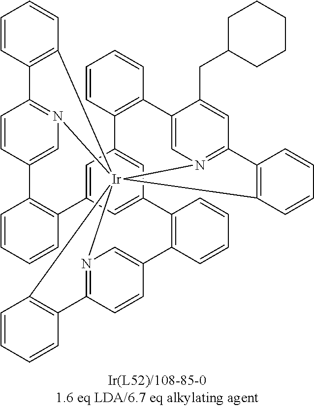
C1=CC2=CN3=C1C1=C([Ir]3456N3=C(C=C(CC7CCCCC7)C(=C3)C3=C(C7=CC(=CC(=C7)C7=C2C=CC=C7)C2=C(C=CC=C2)C2=CN4=C(C=C2)C2=C5C=CC=C2)C=CC=C3)C2=C6C=CC=C2)C=CC=C1
